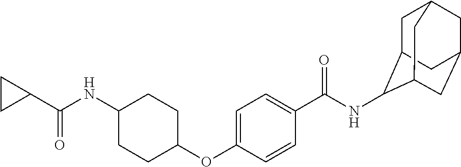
C1CC1C(NC1CCC(OC2=CC=C(C(NC3C4CC5CC(CC3C5)C4)=O)C=C2)CC1)=O
